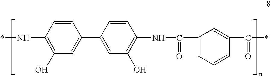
C1(N*)=C(O)C=C(C2=CC(O)=C(NC(C3=CC=CC(C(*)=O)=C3)=O)C=C2)C=C1
